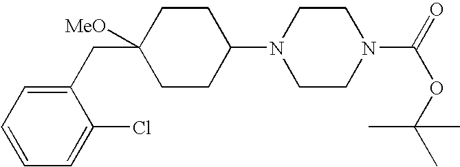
C1(CC2([MeO])CCC(N3CCN(C(OC(C)(C)C)=O)CC3)CC2)=CC=CC=C1Cl
